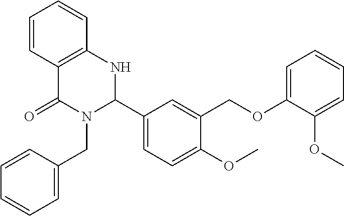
C1=CC2=C(C=C1)NC(C1=CC=C(OC)C(COC3=CC=CC=C3OC)=C1)N(CC1=CC=CC=C1)C2=O
